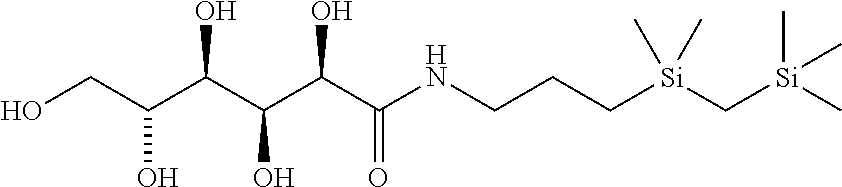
OCC(C(C(C(C(NCCC[Si](C[Si](C)(C)C)(C)C)=O)O)O)O)O
